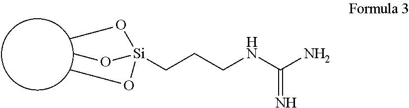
[Si](CCCNC(N)=N)(OC)(OC)OC
